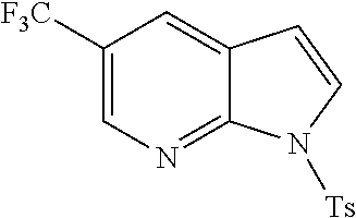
C1([F3C])=CN=C2C(=C1)C=CN2[Ts]
